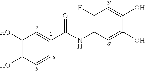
C1(F)=C(NC(C2=CC(O)=C(O)C=C2)=O)C=C(O)C(O)=C1
